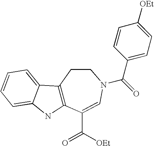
C12=C(C(C(=O)[OEt])=CN(C(C3=CC=C([OEt])C=C3)=O)CC1)NC1=CC=CC=C21
